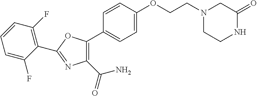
C1=C(OCCN2CCNC(=O)C2)C=CC(C2=C(C(=O)N)N=C(C3=C(F)C=CC=C3F)O2)=C1
